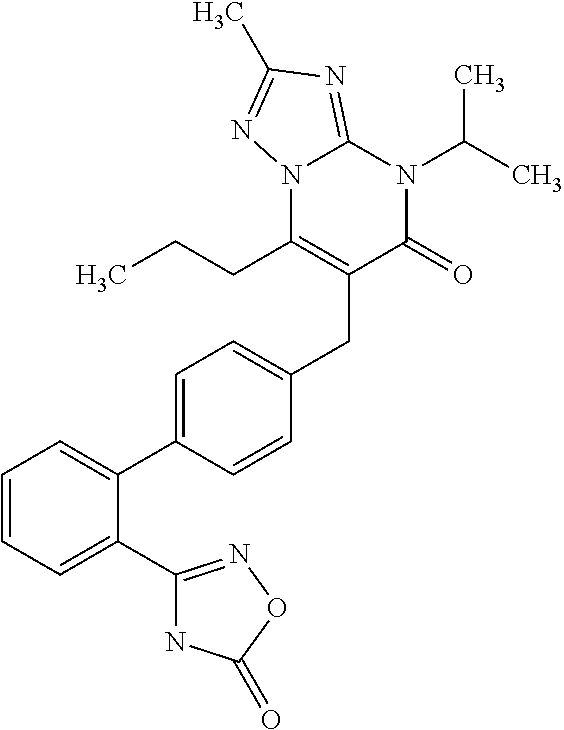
C1=CC=C(C2=NOC(=O)N2)C(C2=CC=C(CC3=C(CCC)N4C(=NC(C)=N4)N(C(C)C)C3=O)C=C2)=C1
